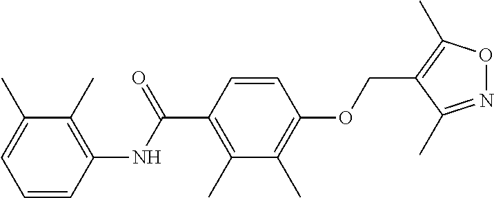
C1=CC(NC(C2=C(C)C(C)=C(OCC3=C(C)ON=C3C)C=C2)=O)=C(C)C(C)=C1
